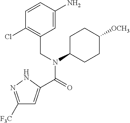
C1([F3C])=NNC(C(=O)N(CC2=C(Cl)C=CC(N)=C2)C2CCC([OCH3])CC2)=C1
